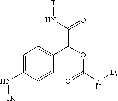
C1=C(N[TR])C=CC(C(C(N[T])=O)OC(=O)N[D])=C1
